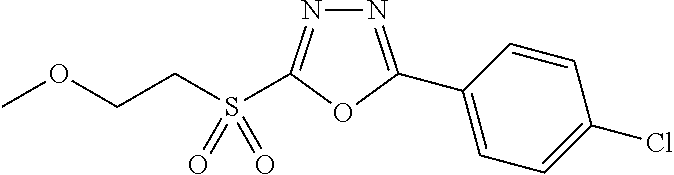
N1=C(C2=CC=C(Cl)C=C2)OC(S(CCOC)(=O)=O)=N1
